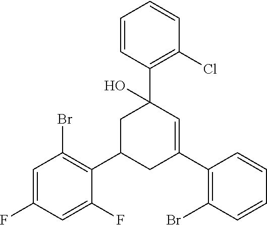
C1(F)=CC(Br)=C(C2CC(C3=C(Br)C=CC=C3)=CC(C3=C(Cl)C=CC=C3)(O)C2)C(F)=C1
